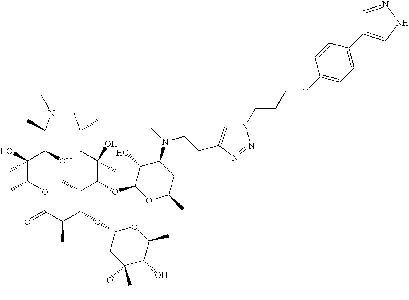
C1(O)(C)C(CC)OC(=O)C(C)C(OC2CC(OC)(C)C(O)C(C)O2)C(C)C(OC2C(O)C(N(CCC3=CN(CCCOC4=CC=C(C5=CNN=C5)C=C4)N=N3)C)CC(C)O2)C(C)(O)CC(C)CN(C)C(C)C1O
